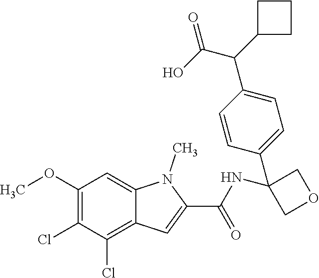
C1(OC)=C(Cl)C(Cl)=C2C(=C1)N(C)C(C(=O)NC1(C3=CC=C(C(C(O)=O)C4CCC4)C=C3)COC1)=C2
